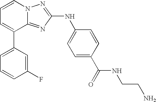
C1=C(C2=CC=CN3C2=NC(NC2=CC=C(C(=O)NCCN)C=C2)=N3)C=C(F)C=C1
